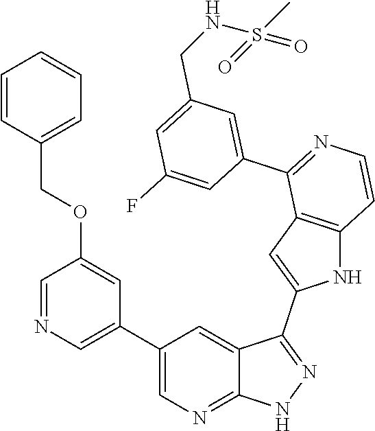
C1(C2=CN=CC(OCC3=CC=CC=C3)=C2)=CN=C2C(=C1)C(C1=CC3=C(N1)C=CN=C3C1=CC(CNS(C)(=O)=O)=CC(F)=C1)=NN2
